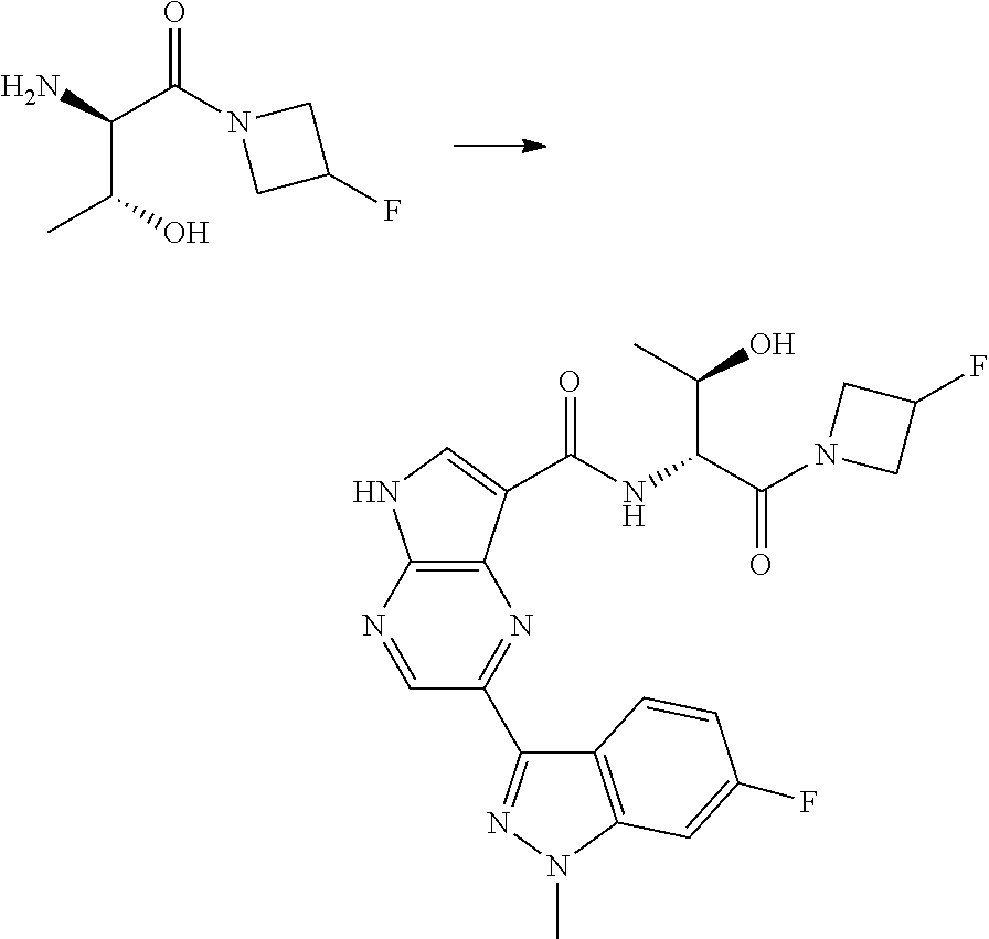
C(C(N)C(N1CC(F)C1)=O)(O)C.C12=C(N=CC(C3=NN(C)C4=C3C=CC(F)=C4)=N1)NC=C2C(=O)NC(C(O)C)C(=O)N1CC(F)C1
